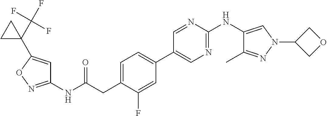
C1(NC(=O)CC2=CC=C(C3=CN=C(NC4=CN(C5COC5)N=C4C)N=C3)C=C2F)=NOC(C2(C(F)(F)F)CC2)=C1
